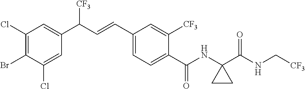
C1(Cl)=C(Br)C(Cl)=CC(C(C=CC2=CC=C(C(NC3(C(NC[CF3])=O)CC3)=O)C([CF3])=C2)[CF3])=C1
